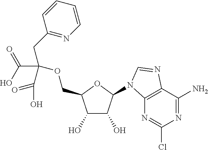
C1(O)C(O)C(N2C3=C(C(N)=NC(Cl)=N3)N=C2)OC1COC(CC1=NC=CC=C1)(C(=O)O)C(=O)O
